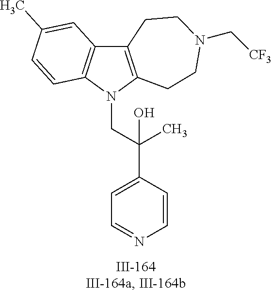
N1(CC(C2=CC=NC=C2)(C)O)C2=C(C3=C1C=CC(C)=C3)CCN(C[CF3])CC2
